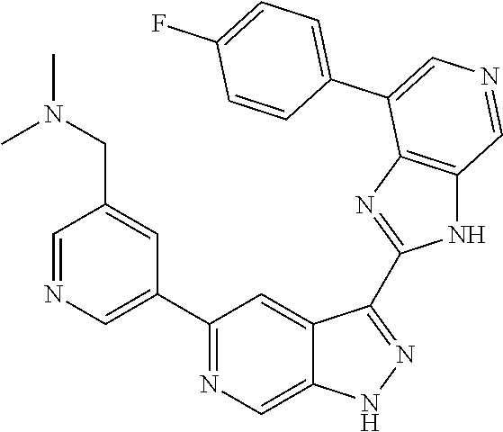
C1(C2=CN=CC(CN(C)C)=C2)=NC=C2C(=C1)C(C1=NC3=C(N1)C=NC=C3C1=CC=C(F)C=C1)=NN2
